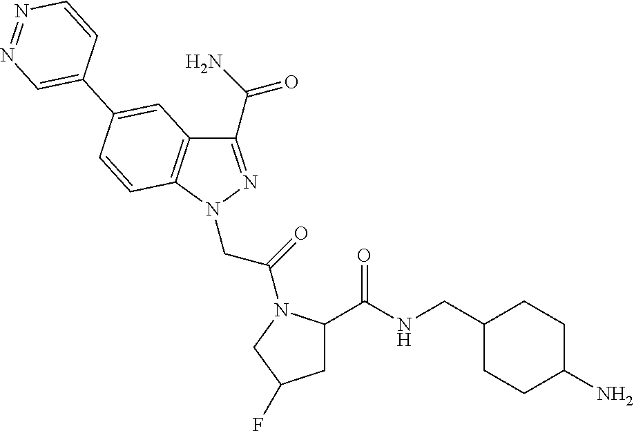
C1(C(N)=O)=NN(CC(=O)N2C(C(=O)NCC3CCC(N)CC3)CC(F)C2)C2=C1C=C(C1=CN=NC=C1)C=C2
